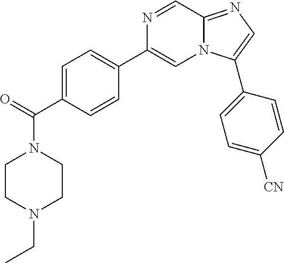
C1=C(C(=O)N2CCN(CC)CC2)C=CC(C2=CN3C(=NC=C3C3=CC=C([CN])C=C3)C=N2)=C1
